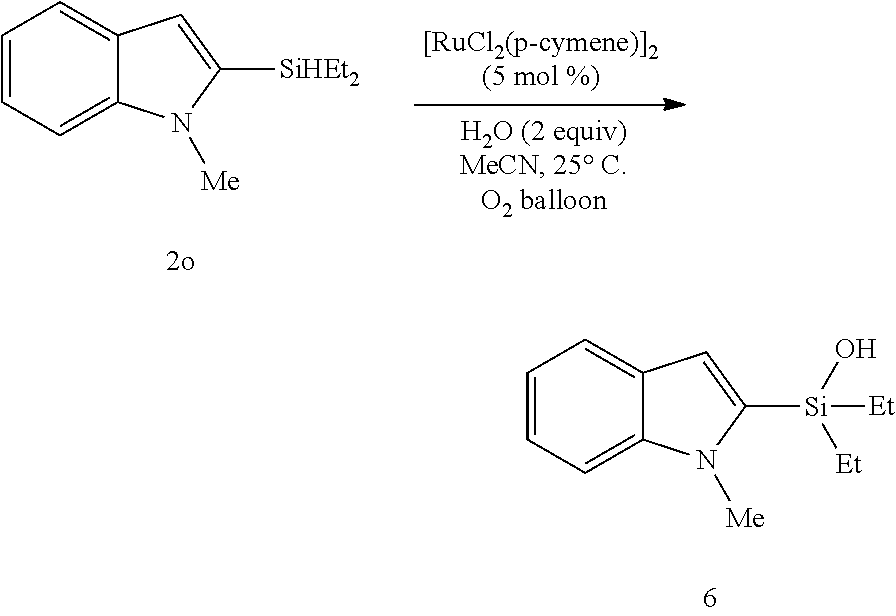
C1=CC=C2C(=C1)C=C([SiHEt2])N2[Me].C1=CC=C2C(=C1)C=C([Si]([Et])(O)[Et])N2[Me]
